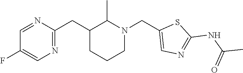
C1=NC(CC2CCCN(CC3=CN=C(NC(C)=O)S3)C2C)=NC=C1F
